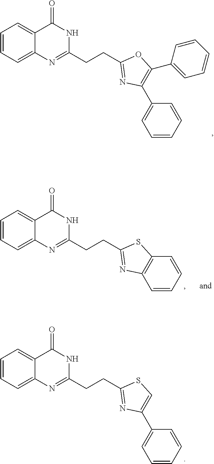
C1=CC=C2C(=C1)C(=O)NC(CCC1=NC(C3=CC=CC=C3)=C(C3=CC=CC=C3)O1)=N2.C1=CC=C2C(=C1)C(=O)NC(CCC1=NC3=C(S1)C=CC=C3)=N2.C1=CC=C2C(=C1)C(=O)NC(CCC1=NC(C3=CC=CC=C3)=CS1)=N2
